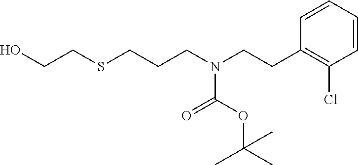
OCCSCCCN(CCC1=C(Cl)C=CC=C1)C(=O)OC(C)(C)C
